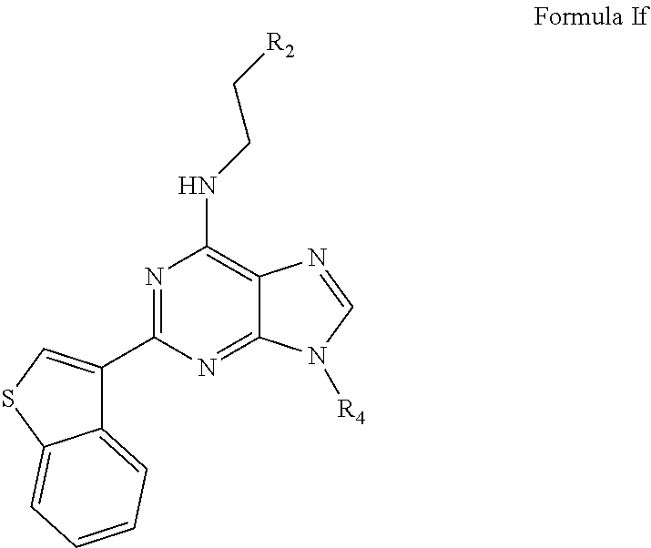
C12=CC=CC=C1SC=C2C1=NC(NCC[R2])=C2C(=N1)N([R4])C=N2
